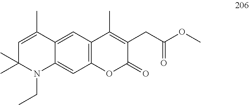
C12=C(C=C3C(=C1)N(CC)C(C)(C)C=C3C)C(C)=C(CC(=O)OC)C(=O)O2
